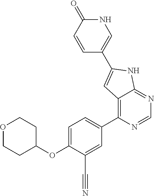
O1CCC(OC2=CC=C(C3=C4C(=NC=N3)NC(C3=CNC(=O)C=C3)=C4)C=C2C#N)CC1
